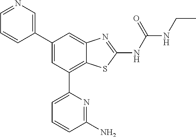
C1(C2=CC(C3=CC=CC(N)=N3)=C3C(=C2)N=C(NC(NCC)=O)S3)=CN=CC=C1
